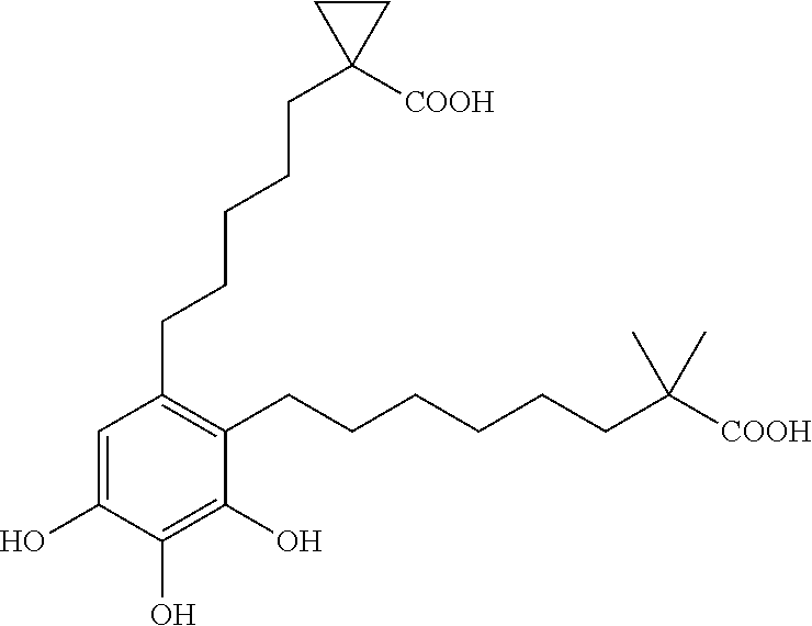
C1(CCCCCC2([COOH])CC2)=C(CCCCCCC(C)(C)[COOH])C(O)=C(O)C(O)=C1
